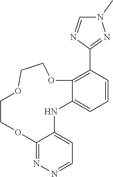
C12=NN=CC=C1NC1=CC=CC(C3=NN(C)C=N3)=C1OCCOCCO2
